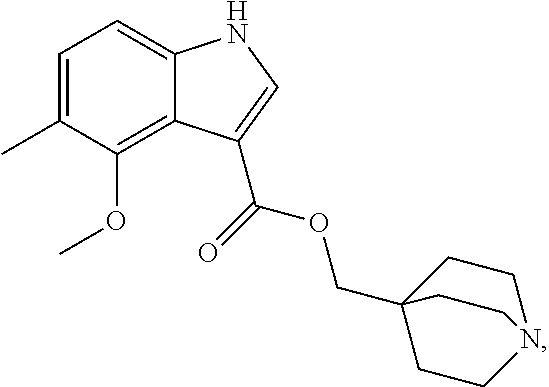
C12=C(OC)C(C)=CC=C1NC=C2C(OCC12CCN(CC1)CC2)=O
